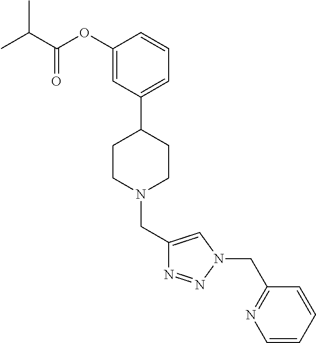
C1(CN2CCC(C3=CC=CC(OC(C(C)C)=O)=C3)CC2)=CN(CC2=NC=CC=C2)N=N1
